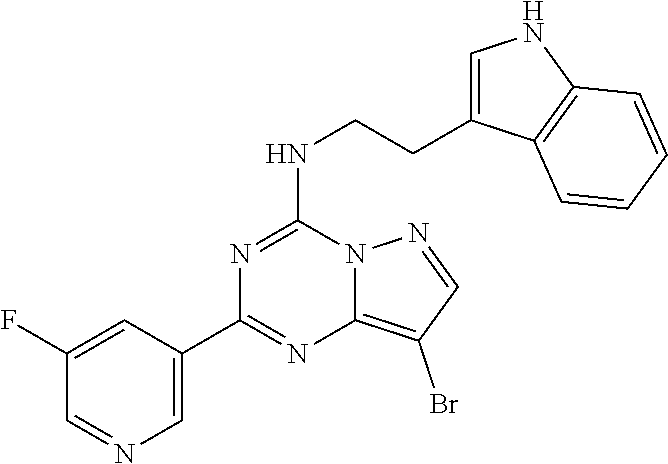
N(C1=NC(C2=CN=CC(F)=C2)=NC2=C(Br)C=NN12)CCC1=CNC2=C1C=CC=C2
